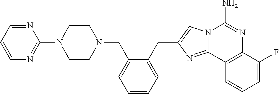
C1=NC(N2CCN(CC3=CC=CC=C3CC3=CN4C(=N3)C3=C(N=C4N)C(F)=CC=C3)CC2)=NC=C1
